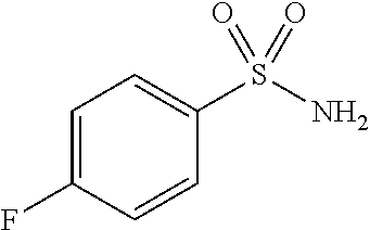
C1=C(F)C=CC(S(N)(=O)=O)=C1
